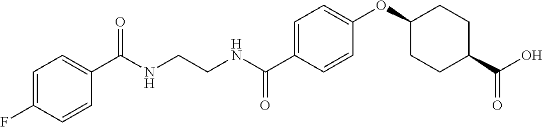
C(NCCNC(C1=CC=C(OC2CCC(C(O)=O)CC2)C=C1)=O)(=O)C1=CC=C(F)C=C1
